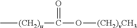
C[(CH2)u]C(O[(CH2)vCH3])=O
